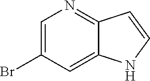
C1=C(Br)C=C2C(=N1)C=CN2
